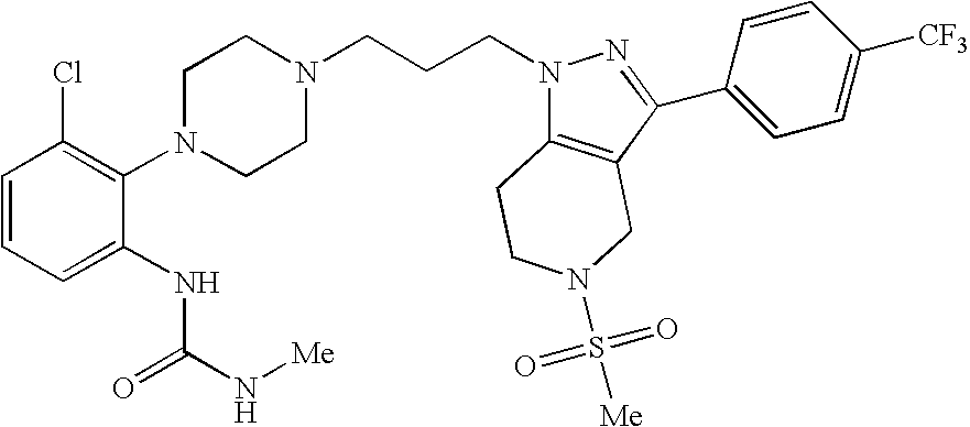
N1(C2=C(Cl)C=CC=C2NC(=O)N[Me])CCN(CCCN2C3=C(C(C4=CC=C([CF3])C=C4)=N2)CN(S([Me])(=O)=O)CC3)CC1
